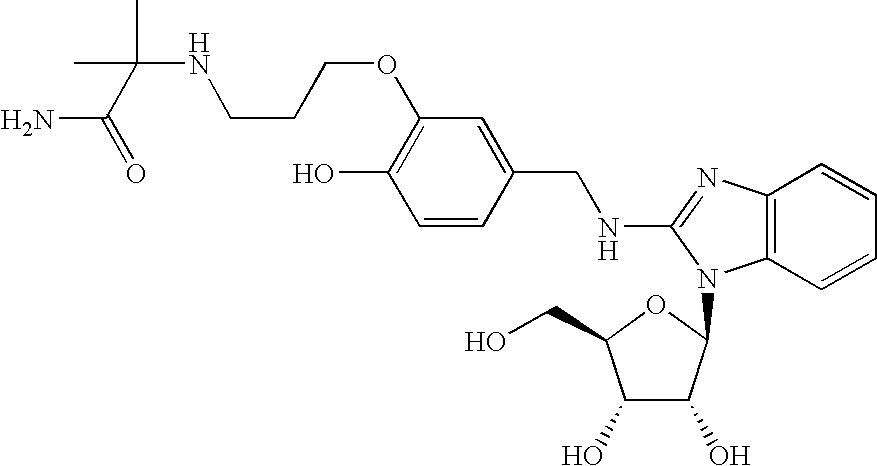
C1(O)=C(OCCCNC(C)(C)C(=O)N)C=C(CNC2=NC3=C(C=CC=C3)N2C2C(O)C(O)C(CO)O2)C=C1
